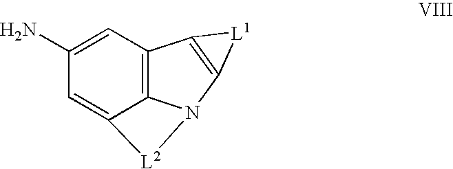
C12=C3C=C(N)C=C1[L2]N2C1=C3[L1]1
